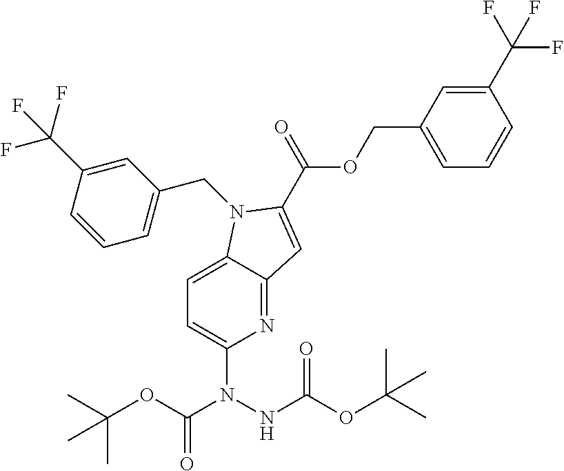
C1=C2C(=NC(N(C(OC(C)(C)C)=O)NC(OC(C)(C)C)=O)=C1)C=C(C(OCC1=CC=CC(C(F)(F)F)=C1)=O)N2CC1=CC=CC(C(F)(F)F)=C1
